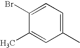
C1(Br)=CC=C(C)C=C1C
